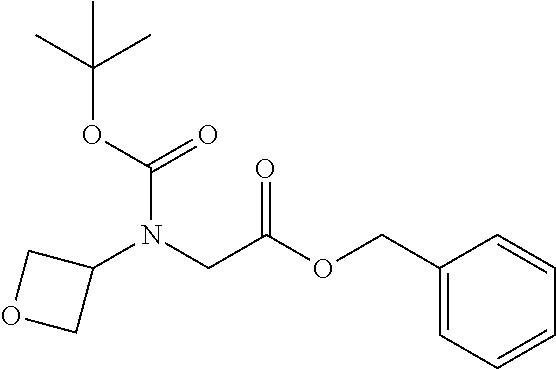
C1(N(CC(OCC2=CC=CC=C2)=O)C(OC(C)(C)C)=O)COC1
